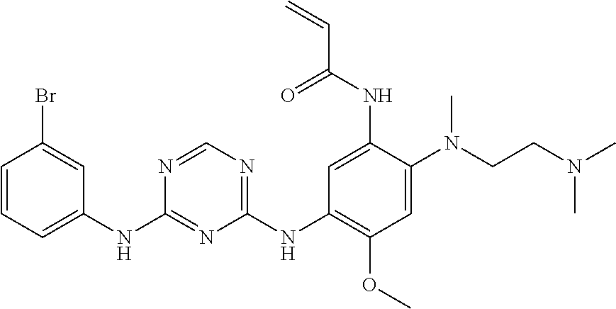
C1(NC2=CC=CC(Br)=C2)=NC(NC2=C(OC)C=C(N(C)CCN(C)C)C(NC(C=C)=O)=C2)=NC=N1
